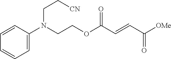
[OMe]C(C=CC(OCCN(C1=CC=CC=C1)CC[CN])=O)=O
